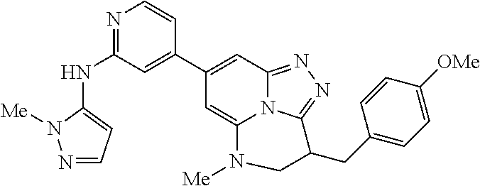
N1=C(NC2=CC=NN2[Me])C=C(C2=CC3=NN=C4N3C(=C2)N([Me])CC4CC2=CC=C([OMe])C=C2)C=C1
